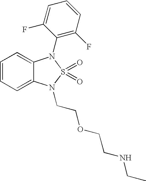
C1=CC=C2C(=C1)N(C1=C(F)C=CC=C1F)S(=O)(=O)N2CCOCCNCC
